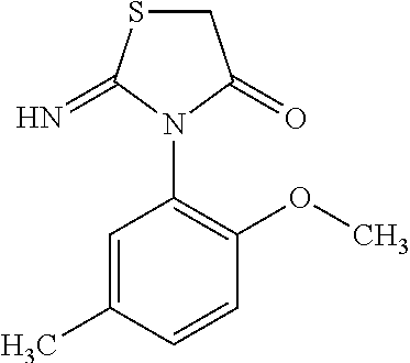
C1=C(C)C=CC(OC)=C1N1C(=O)CSC1=N
